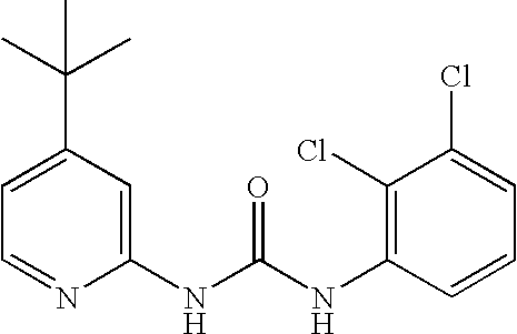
C1(NC(NC2=C(Cl)C(Cl)=CC=C2)=O)=CC(C(C)(C)C)=CC=N1
